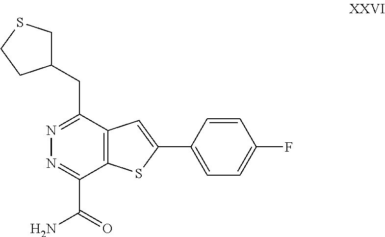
N1=C(CC2CSCC2)C2=C(C(C(N)=O)=N1)SC(C1=CC=C(F)C=C1)=C2
